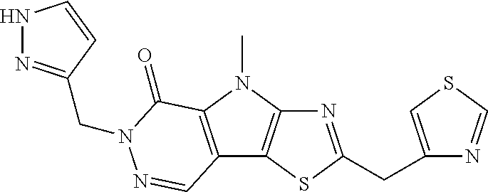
N1=C(CC2=CSC=N2)SC2=C1N(C)C1=C2C=NN(CC2=NNC=C2)C1=O
